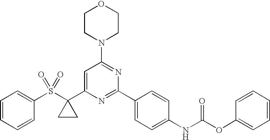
C1(S(=O)(=O)C2(C3=CC(N4CCOCC4)=NC(C4=CC=C(NC(OC5=CC=CC=C5)=O)C=C4)=N3)CC2)=CC=CC=C1
